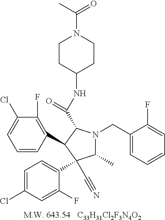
[C33H31Cl2F3N4O2].C1CC(NC(=O)C2N(CC3=CC=CC=C3F)C(C)C(C3=CC=C(Cl)C=C3F)(C#N)C2C2=C(F)C(Cl)=CC=C2)CCN1C(C)=O
